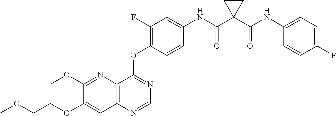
C1(OC)=NC2=C(C=C1OCCOC)N=CN=C2OC1=C(F)C=C(NC(C2(C(NC3=CC=C(F)C=C3)=O)CC2)=O)C=C1
